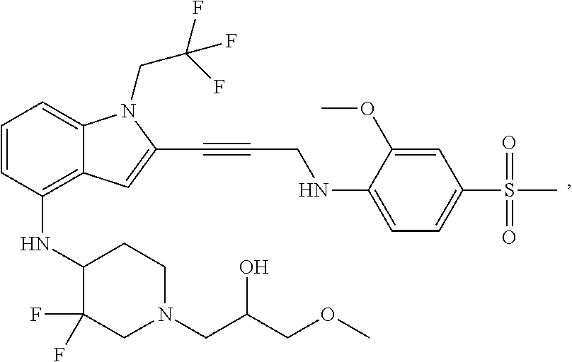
C12=C(NC3C(F)(F)CN(CC(COC)O)CC3)C=CC=C1N(CC(F)(F)F)C(C#CCNC1=CC=C(S(C)(=O)=O)C=C1OC)=C2
